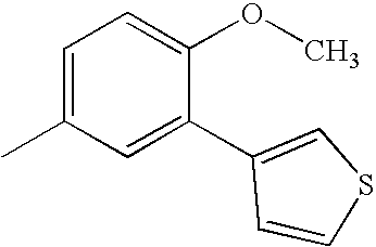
CC1=CC=C(OC)C(C2=CSC=C2)=C1
